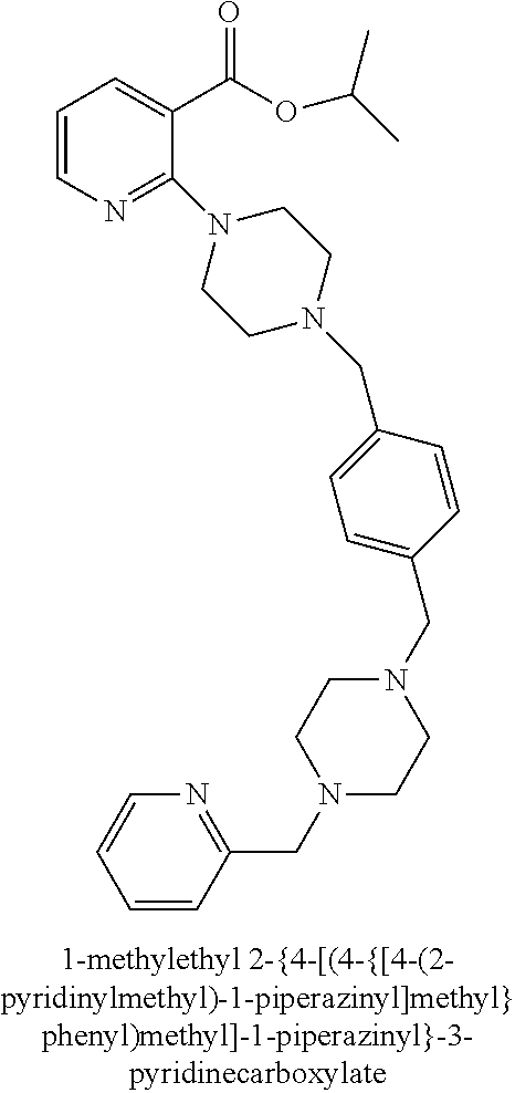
C1=CN=C(N2CCN(CC3=CC=C(CN4CCN(CC5=NC=CC=C5)CC4)C=C3)CC2)C(C(OC(C)C)=O)=C1
